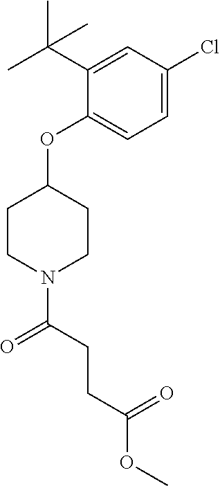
C1(OC2CCN(C(CCC(OC)=O)=O)CC2)=CC=C(Cl)C=C1C(C)(C)C
